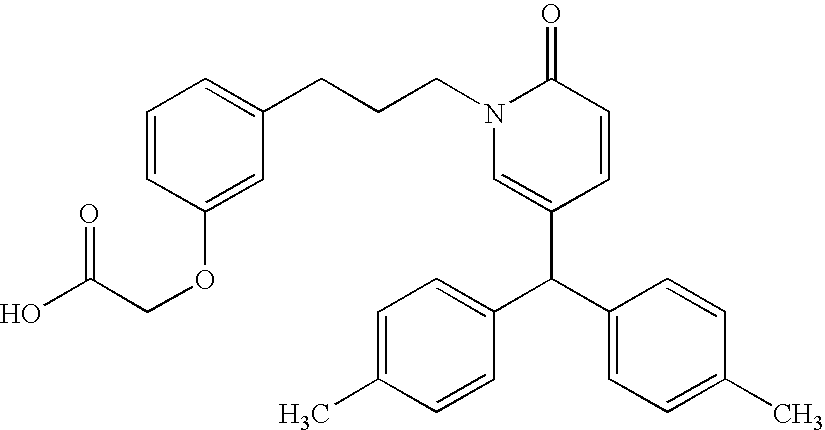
C(CN1C(=O)C=CC(C(C2=CC=C(C)C=C2)C2=CC=C(C)C=C2)=C1)CC1=CC=CC(OCC(O)=O)=C1
